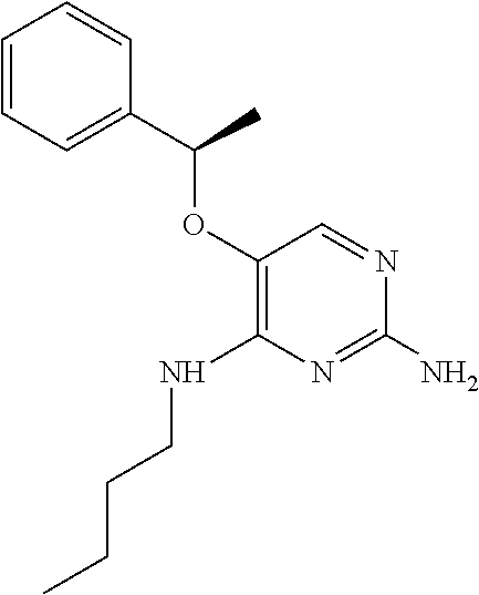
O(C1=C(NCCCC)N=C(N)N=C1)C(C1=CC=CC=C1)C
